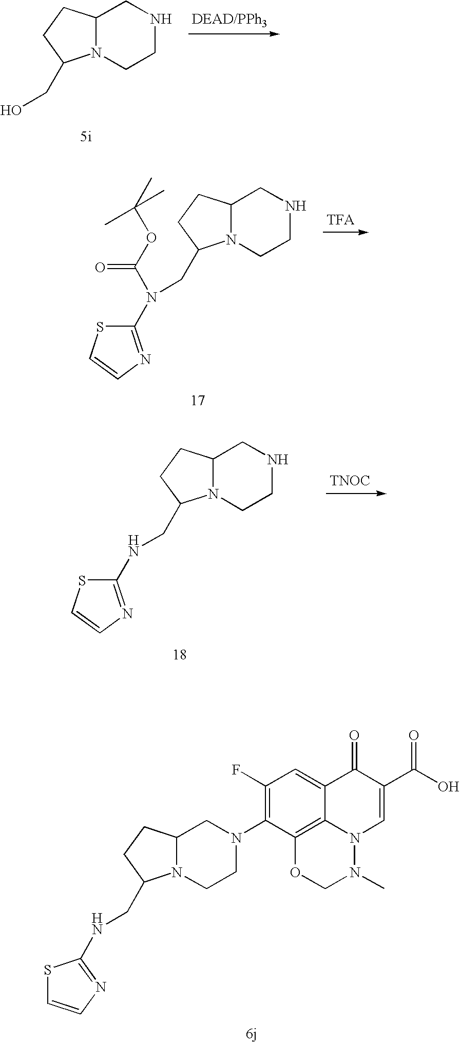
C12N(CCNC1)C(CO)CC2.C12N(CCNC1)C(CN(C1=NC=CS1)C(OC(C)(C)C)=O)CC2.C12N(CCNC1)C(CNC1=NC=CS1)CC2.[TNOC].C12N(CCN(C3=C(F)C=C4C5=C3OCN(C)N5C=C(C(O)=O)C4=O)C1)C(CNC1=NC=CS1)CC2
